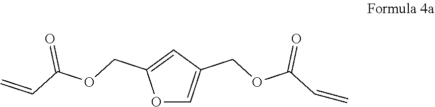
O1C=C(COC(C=C)=O)C=C1COC(C=C)=O
